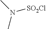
CN(C)[SO2Cl]
